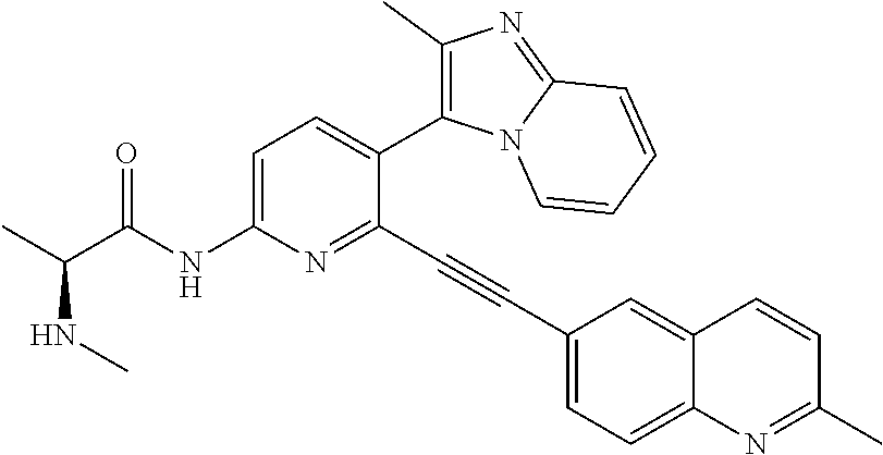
C1=C(NC(C(C)NC)=O)N=C(C#CC2=CC=C3C(=C2)C=CC(C)=N3)C(C2=C(C)N=C3N2C=CC=C3)=C1
